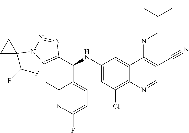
C1(C#N)=C(NCC(C)(C)C)C2=CC(NC(C3=CC=C(F)N=C3C)C3=CN(C4(C(F)F)CC4)N=N3)=CC(Cl)=C2N=C1
